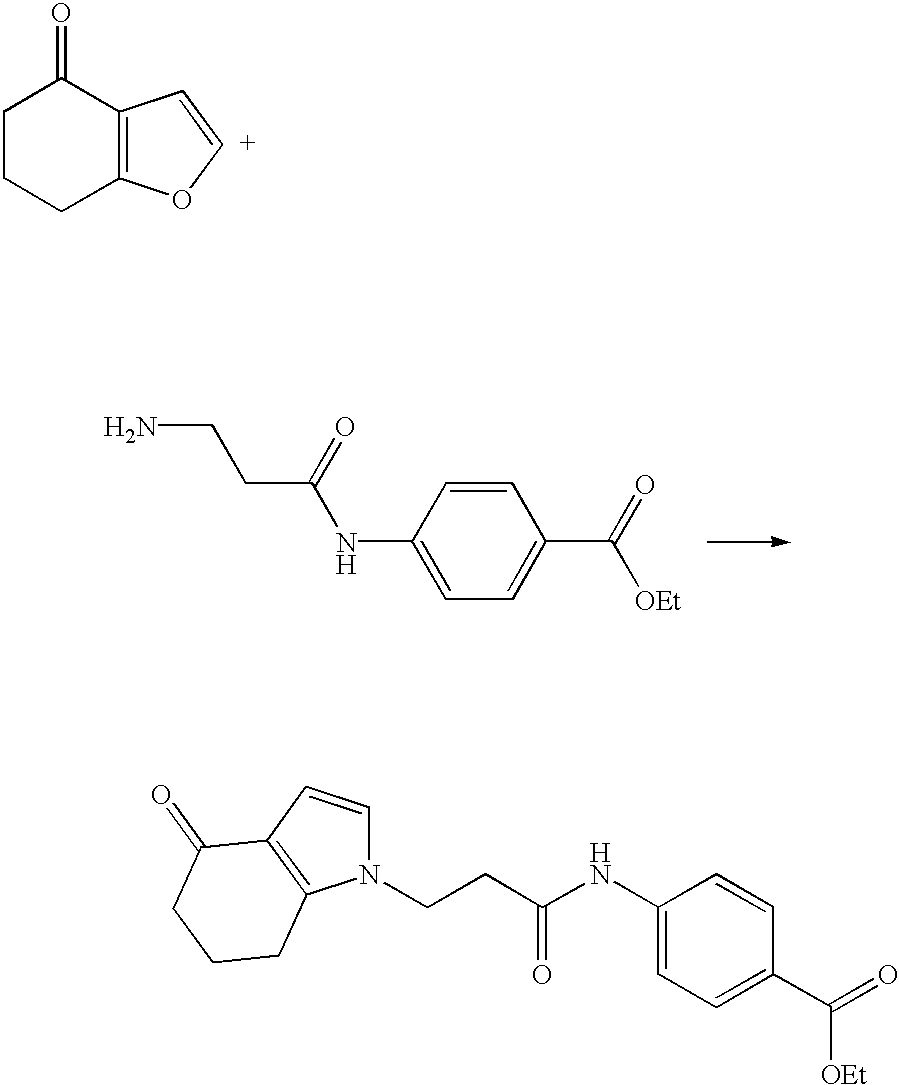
C1=C(NC(=O)CCN)C=CC(C([OEt])=O)=C1.C1CCC2=C(C1=O)C=[C+]O2.N1(CCC(NC2=CC=C(C([OEt])=O)C=C2)=O)C=CC2=C1CCCC2=O
